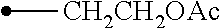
[CH2CH2OAc]C
